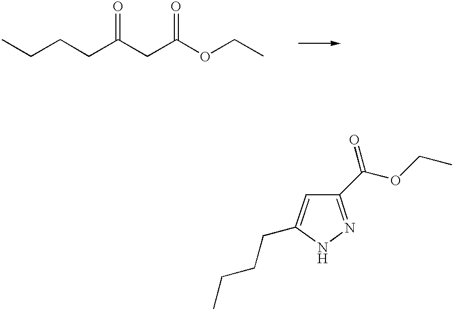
CCCCC(CC(OCC)=O)=O.C1=C(CCCC)NN=C1C(OCC)=O
